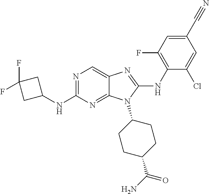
N1=C(NC2CC(F)(F)C2)N=C2C(=C1)N=C(NC1=C(F)C=C(C#N)C=C1Cl)N2C1CCC(C(N)=O)CC1
